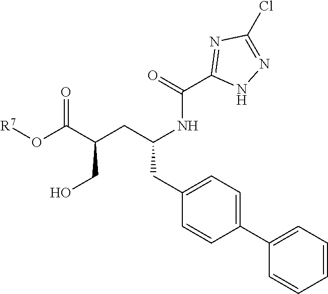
C1=C(CC(CC(C(O[R7])=O)CO)NC(C2=NC(Cl)=NN2)=O)C=CC(C2=CC=CC=C2)=C1
